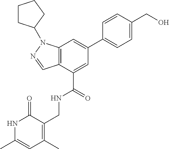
C12=C(C(C(=O)NCC3=C(C)C=C(C)NC3=O)=CC(C3=CC=C(CO)C=C3)=C1)C=NN2C1CCCC1
